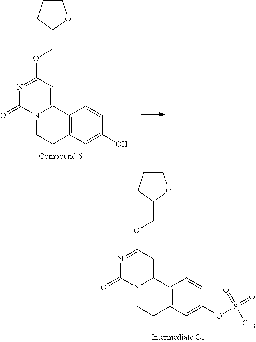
N12CCC3=C(C1=CC(OCC1OCCC1)=NC2=O)C=CC(O)=C3.N12CCC3=C(C1=CC(OCC1OCCC1)=NC2=O)C=CC(OS([CF3])(=O)=O)=C3
